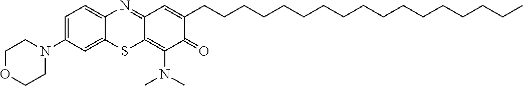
C1OCCN(C2=CC=C3N=C4C(=C(N(C)C)C(=O)C(CCCCCCCCCCCCCCCCC)=C4)SC3=C2)C1
